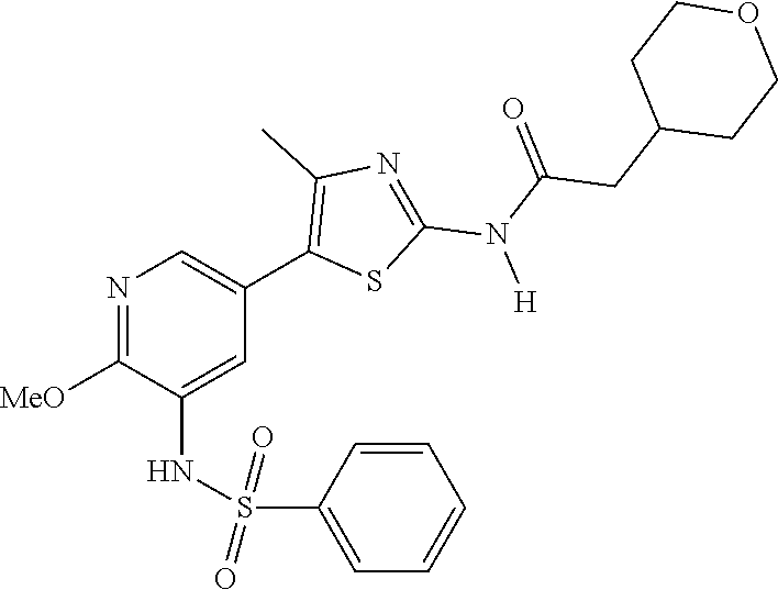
N1=C([OMe])C(NS(C2=CC=CC=C2)(=O)=O)=CC(C2=C(C)N=C(N([H])C(=O)CC3CCOCC3)S2)=C1
